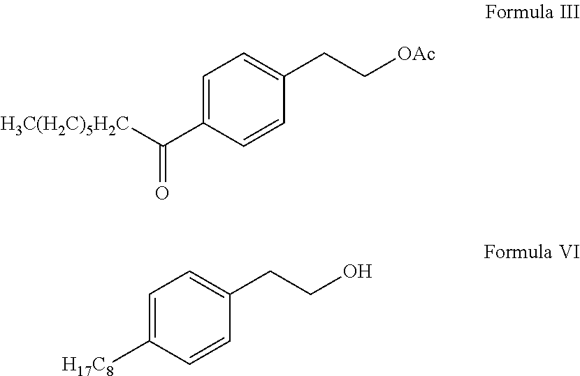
C1=C(C([H3C(H2C)5H2C])=O)C=CC(CC[OAc])=C1.C1=C([H17C8])C=CC(CCO)=C1
